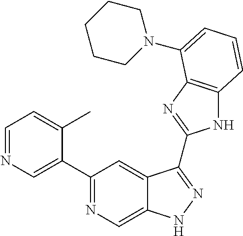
C1=NC=C(C2=NC=C3C(=C2)C(C2=NC4=C(N2)C=CC=C4N2CCCCC2)=NN3)C(C)=C1
